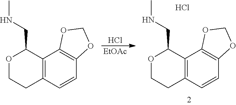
C12=C(C=CC3=C1OCO3)CCOC2CNC.C12=C(C=CC3=C1OCO3)CCOC2CNC.Cl.[EtOAc].Cl
